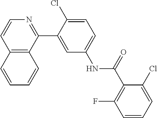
C12=C(C(C3=CC(NC(C4=C(F)C=CC=C4Cl)=O)=CC=C3Cl)=NC=C1)C=CC=C2
